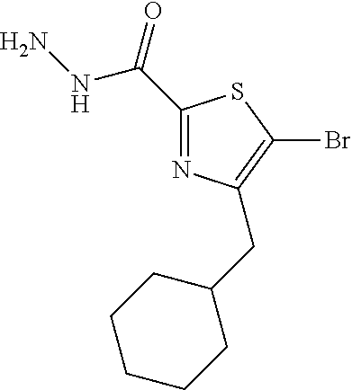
C(C1=NC(CC2CCCCC2)=C(Br)S1)(=O)NN
